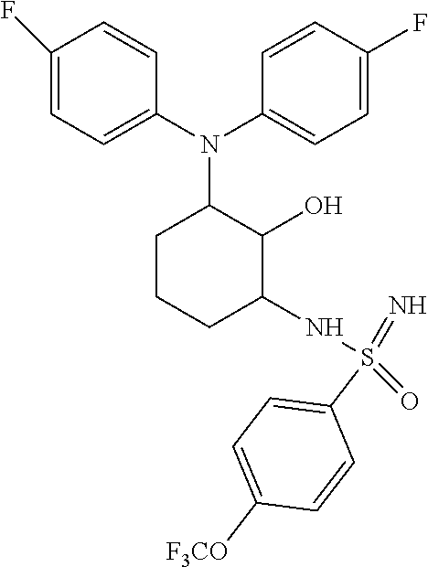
C1(F)=CC=C(N(C2=CC=C(F)C=C2)C2CCCC(NS(=N)(=O)C3=CC=C([F3CO])C=C3)C2O)C=C1
